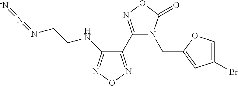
C1(Br)=COC(CN2C(C3=NON=C3NCCN=[N+]=[-N])=NOC2=O)=C1
